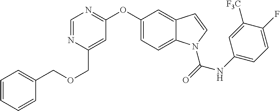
C1=CC=CC(COCC2=CC(OC3=CC=C4C(=C3)C=CN4C(NC3=CC=C(F)C([F3C])=C3)=O)=NC=N2)=C1
